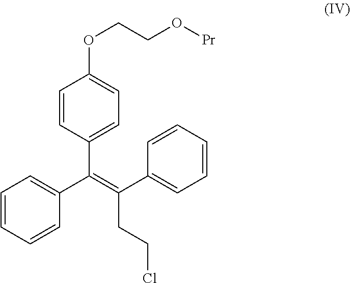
C1=CC(C(C2=CC=CC=C2)=C(CCCl)C2=CC=CC=C2)=CC=C1OCCO[Pr]
